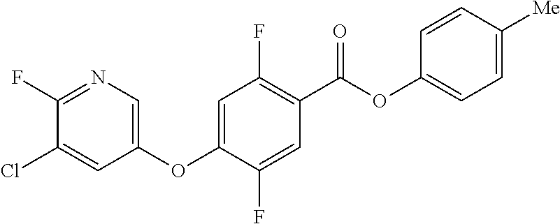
C1(F)=NC=C(OC2=CC(F)=C(C(OC3=CC=C([Me])C=C3)=O)C=C2F)C=C1Cl
